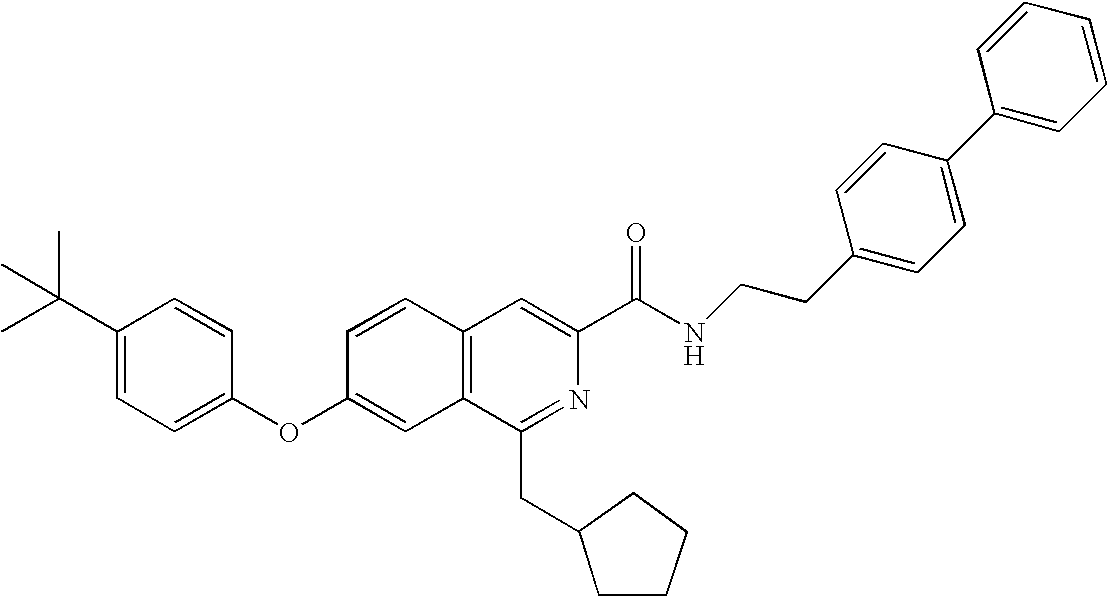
C1=CC(OC2=CC=C(C(C)(C)C)C=C2)=CC2=C1C=C(C(NCCC1=CC=C(C3=CC=CC=C3)C=C1)=O)N=C2CC1CCCC1
